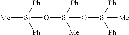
[Me][Si]([Ph])(O[Si]([Ph])(O[Si]([Ph])([Me])[Ph])[Me])[Ph]
